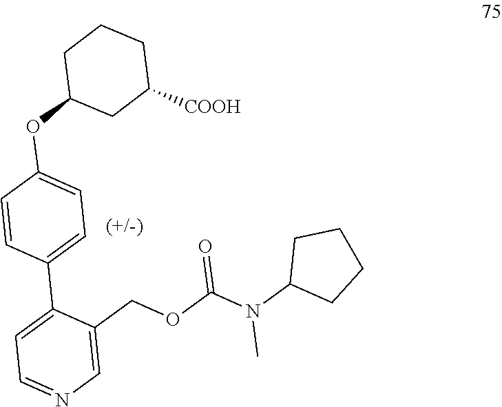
C1(C2=CC=C(OC3CC([COOH])CCC3)C=C2)=CC=NC=C1COC(=O)N(C)C1CCCC1
